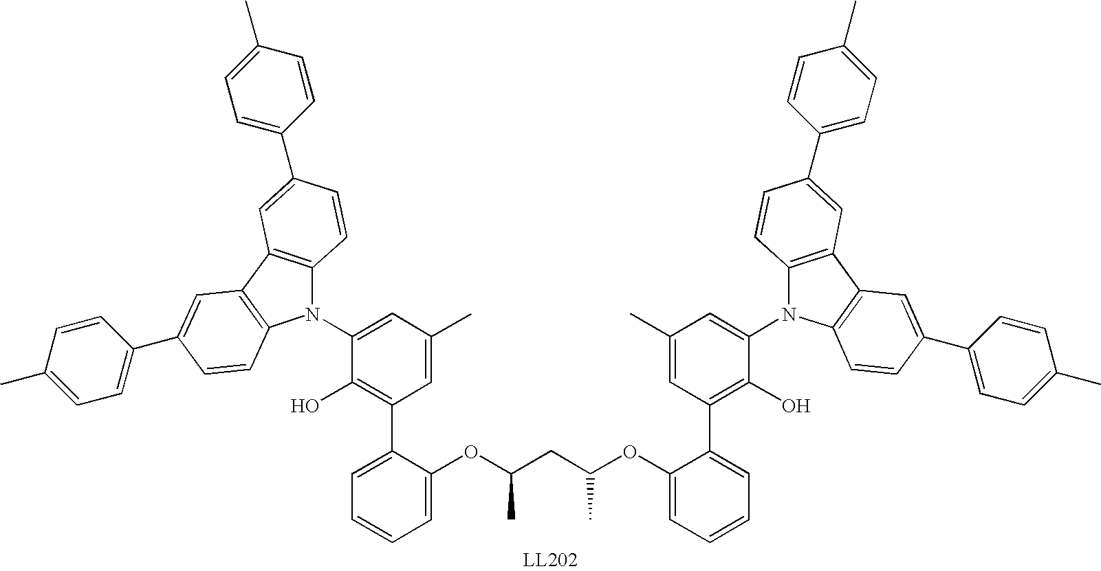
N1(C2=CC(C)=CC(C3=CC=CC=C3OC(C)CC(C)OC3=CC=CC=C3C3=C(O)C(N4C5=C(C6=C4C=CC(C4=CC=C(C)C=C4)=C6)C=C(C4=CC=C(C)C=C4)C=C5)=CC(C)=C3)=C2O)C2=C(C3=C1C=CC(C1=CC=C(C)C=C1)=C3)C=C(C1=CC=C(C)C=C1)C=C2
